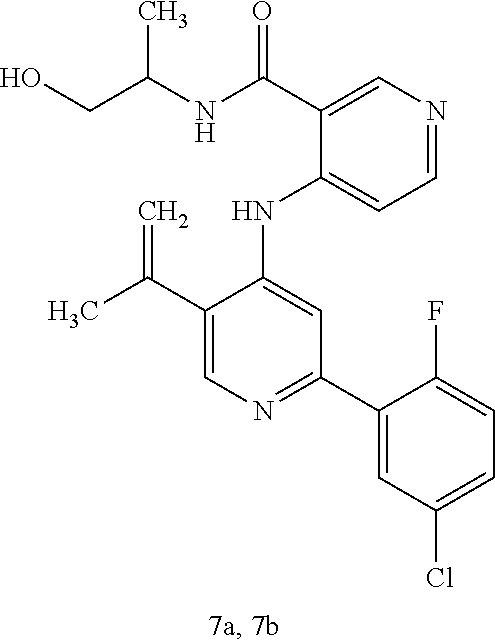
C1(NC2=CC(C3=CC(Cl)=CC=C3F)=NC=C2C(C)=C)=CC=NC=C1C(NC(CO)C)=O
